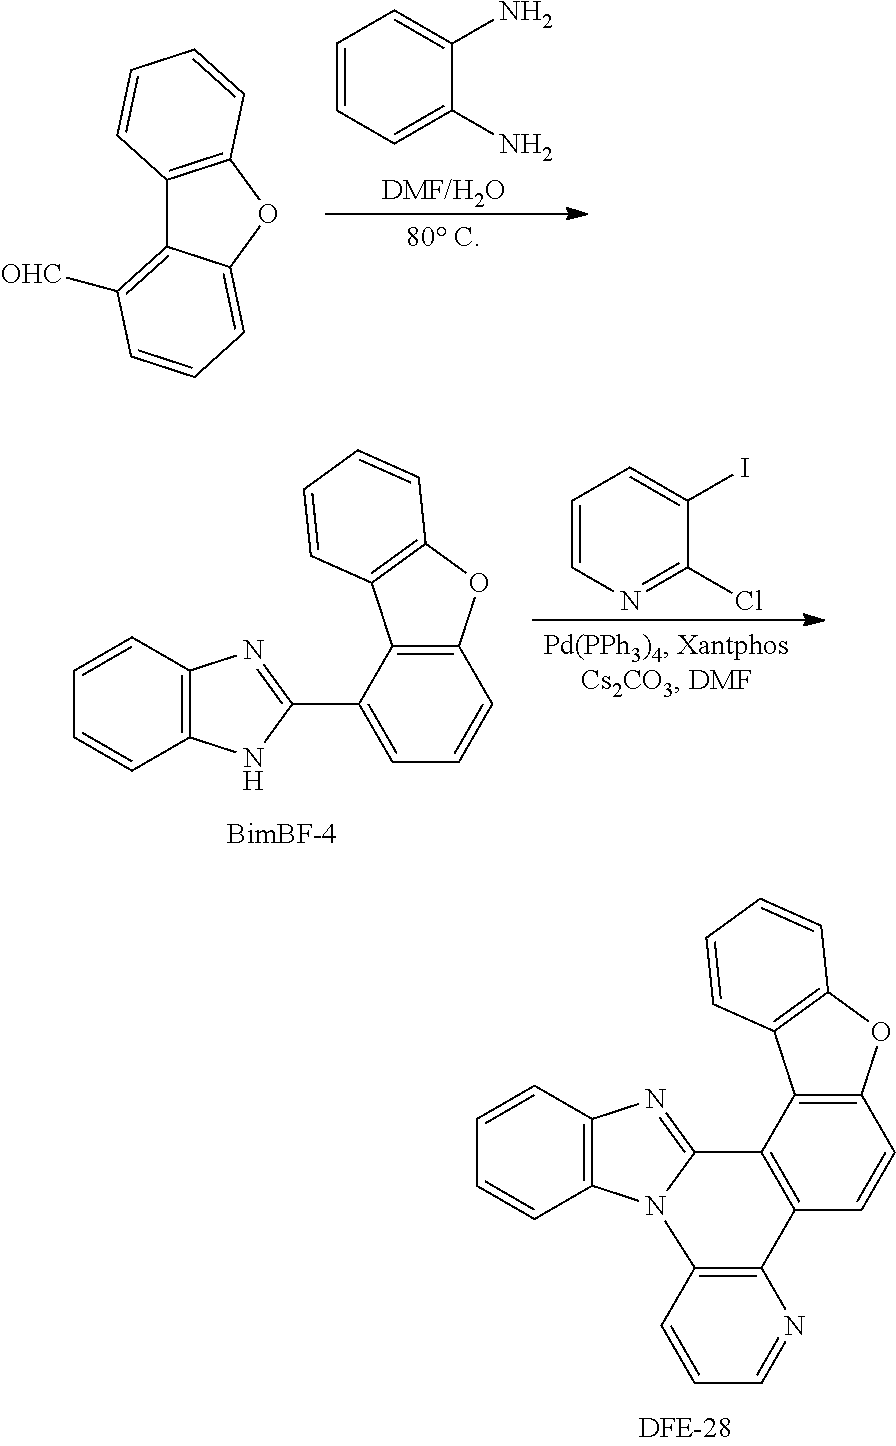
C12=C(C=CC=C1)N=C1N2C2=C(C3=C1C1=C(C=C3)OC3=C1C=CC=C3)N=CC=C2.C1=CC=C(N)C(N)=C1.[DMF/H2O].C12=C(OC3=CC=CC([OHC])=C13)C=CC=C2.C1=CN=C(Cl)C(I)=C1.C12=C(C=CC=C1)N=C(C1=CC=CC3=C1C1=C(O3)C=CC=C1)N2
